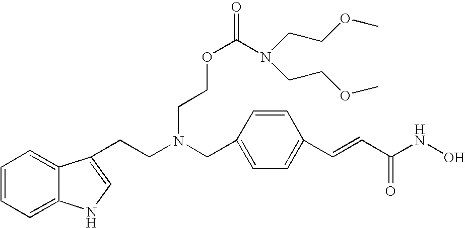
C1=CC=C2C(=C1)C(CCN(CC1=CC=C(C=CC(NO)=O)C=C1)CCOC(=O)N(CCOC)CCOC)=CN2
